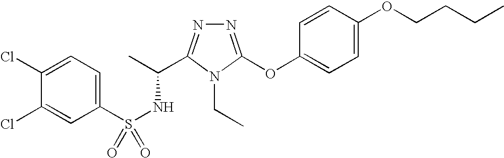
C1(Cl)=CC=C(S(NC(C)C2=NN=C(OC3=CC=C(OCCCC)C=C3)N2CC)(=O)=O)C=C1Cl
